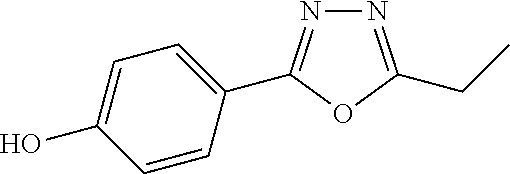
N1=C(CC)OC(C2=CC=C(O)C=C2)=N1
